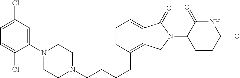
C(CCC1=C2C(=CC=C1)C(=O)N(C1C(=O)NC(=O)CC1)C2)CN1CCN(C2=CC(Cl)=CC=C2Cl)CC1
